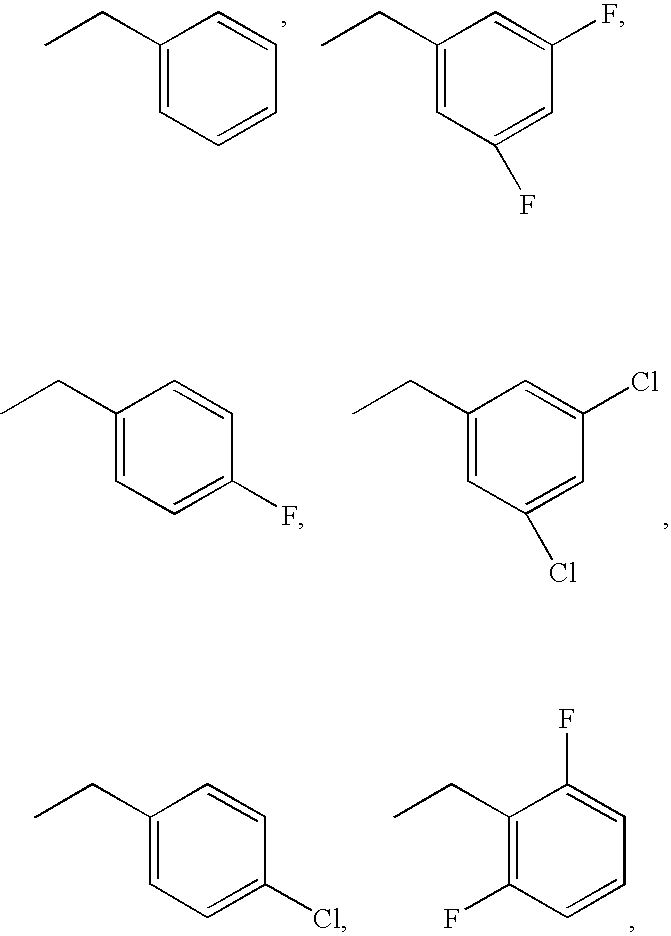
C1(CC)=CC=CC=C1.C1(CC)=CC(F)=CC(F)=C1.C1(CC)=CC(Cl)=CC(Cl)=C1.C1(CC)=CC=C(F)C=C1.C1(CC)=CC=C(Cl)C=C1.C1(CC)=C(F)C=CC=C1F
